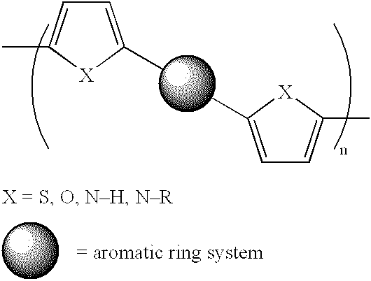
C1=C(C)[X]C(C)=C1.C1=C(C)[X]C(C)=C1
